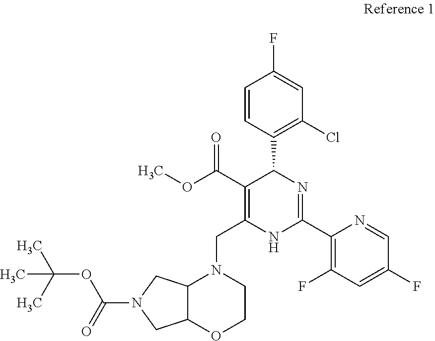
C1=CC(C2C(C(OC)=O)=C(CN3C4C(OCC3)CN(C(=O)OC(C)(C)C)C4)NC(C3=C(F)C=C(F)C=N3)=N2)=C(Cl)C=C1F
